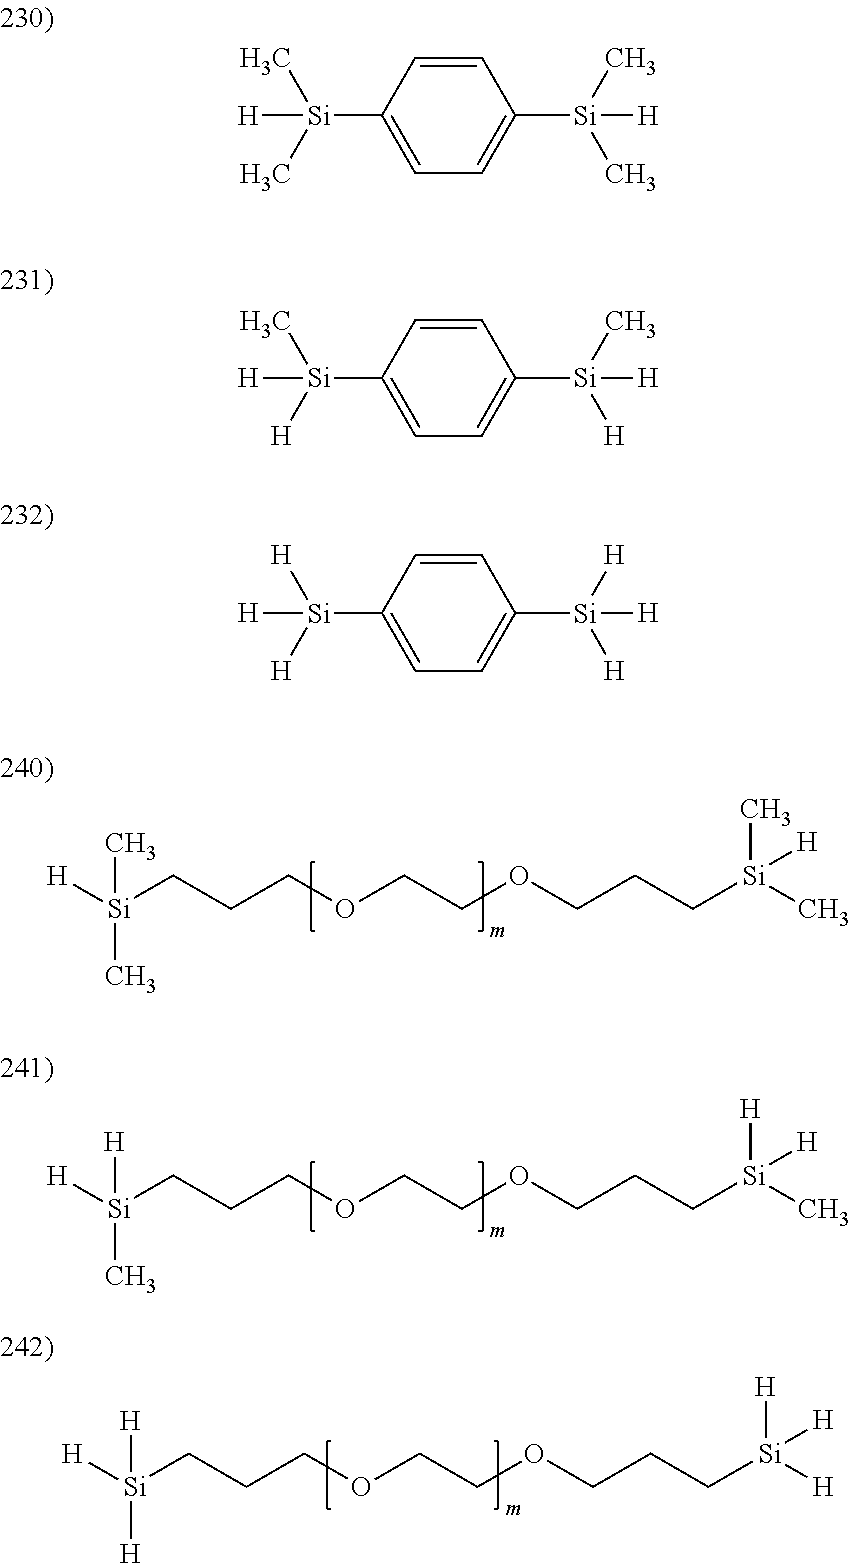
C1=CC([Si](C)(C)[H])=CC=C1[Si](C)(C)[H].C1=CC([Si](C)([H])[H])=CC=C1[Si]([H])(C)[H].C1=CC([Si]([H])([H])[H])=CC=C1[Si]([H])([H])[H].C([Si](C)([H])C)CCOCCOCCC[Si](C)(C)[H].C([Si](C)([H])[H])CCOCCOCCC[Si]([H])(C)[H].C([Si]([H])([H])[H])CCOCCOCCC[Si]([H])([H])[H]
